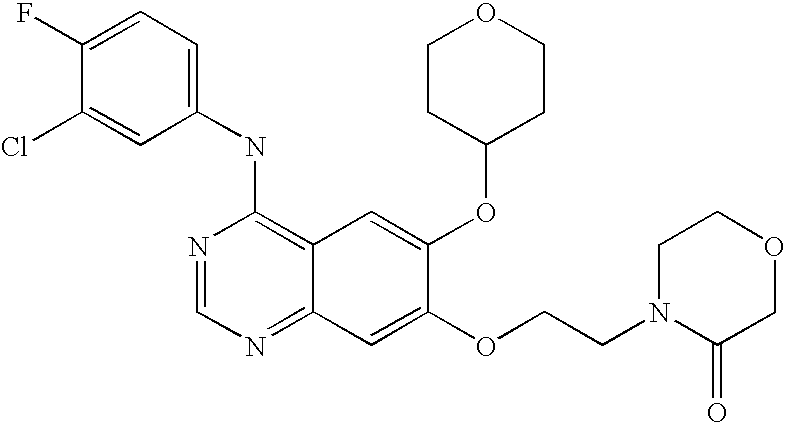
C1(NC2=C3C(=NC=N2)C=C(OCCN2CCOCC2=O)C(OC2CCOCC2)=C3)=CC=C(F)C(Cl)=C1
